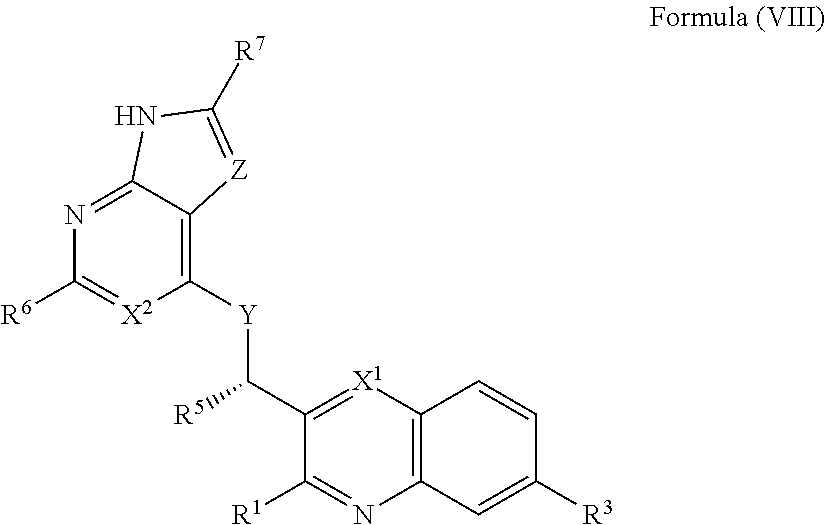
[X1]1=C(C([Y]C2=C3C(=NC([R6])=[X2]2)NC([R7])=[Z]3)[R5])C([R1])=NC2=C1C=CC([R3])=C2
